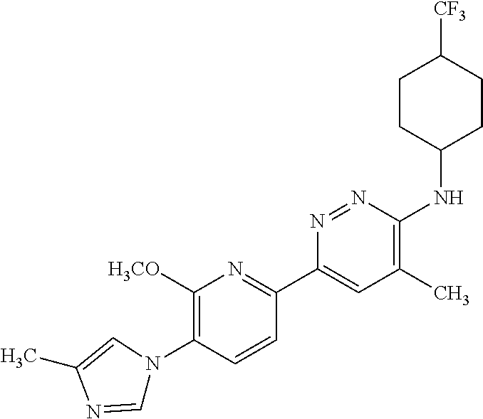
C1([H3CO])=C(N2C=NC(C)=C2)C=CC(C2=CC(C)=C(NC3CCC([CF3])CC3)N=N2)=N1
